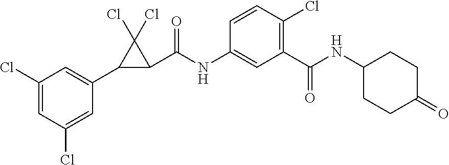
C1(Cl)=CC(Cl)=CC(C2C(C(NC3=CC(C(NC4CCC(=O)CC4)=O)=C(Cl)C=C3)=O)C2(Cl)Cl)=C1
